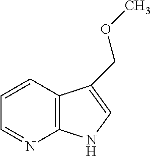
C12=C(C=CC=N1)C(COC)=CN2
